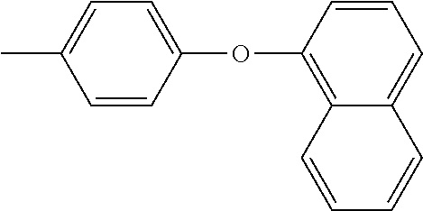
CC1=CC=C(OC2=C3C(=CC=C2)C=CC=C3)C=C1
